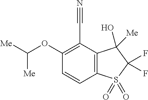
C([Me])(OC1=C(C#N)C2=C(C=C1)S(=O)(=O)C(F)(F)C2(O)[Me])[Me]
